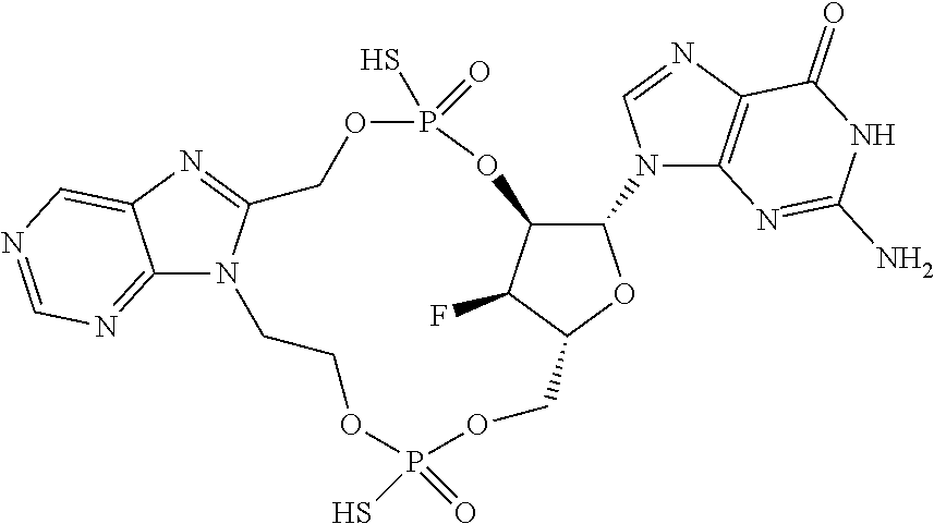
C12=NC=NC=C1N=C1N2CCOP(=O)(S)OCC2C(F)C(C(N3C4=C(N=C3)C(=O)NC(N)=N4)O2)OP(=O)(S)OC1
